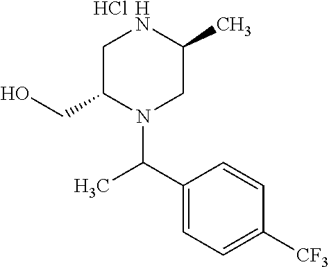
C1=C(C(C)N2CC(C)NCC2CO)C=CC([CF3])=C1.Cl
